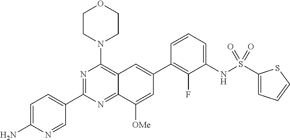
C12=NC(C3=CC=C(N)N=C3)=NC(N3CCOCC3)=C1C=C(C1=C(F)C(NS(C3=CC=CS3)(=O)=O)=CC=C1)C=C2[OMe]
